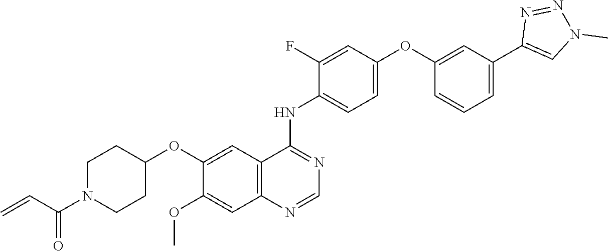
C1=C(OC2=CC(C3=CN(C)N=N3)=CC=C2)C=C(F)C(NC2=NC=NC3=C2C=C(OC2CCN(C(=O)C=C)CC2)C(OC)=C3)=C1
